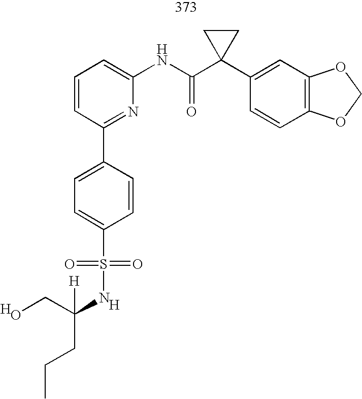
C1=CC=C(NC(C2(C3=CC4=C(C=C3)OCO4)CC2)=O)N=C1C1=CC=C(S(=O)(=O)NC(CO)(CCC)[H])C=C1.[H].[H]
